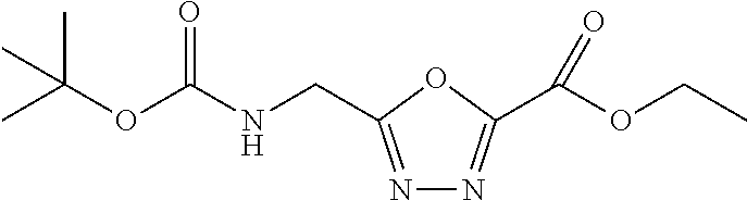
N(C(OC(C)(C)C)=O)CC1=NN=C(C(OCC)=O)O1
